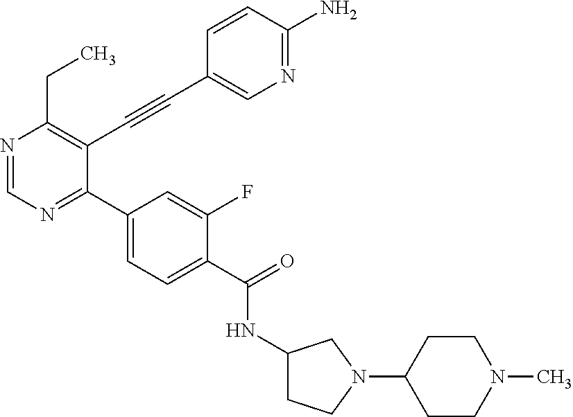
N1=CN=C(C2=CC=C(C(NC3CCN(C4CCN(C)CC4)C3)=O)C(F)=C2)C(C#CC2=CN=C(N)C=C2)=C1CC
